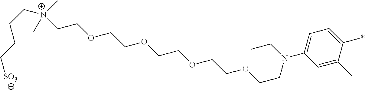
C1=C(C)C(*)=CC=C1N(CC)CCOCCOCCOCCOCC[N+](CCCC[SO3])(C)C
